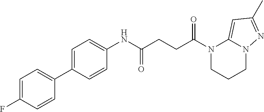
C1CN(C(CCC(NC2=CC=C(C3=CC=C(F)C=C3)C=C2)=O)=O)C2=CC(C)=NN2C1
